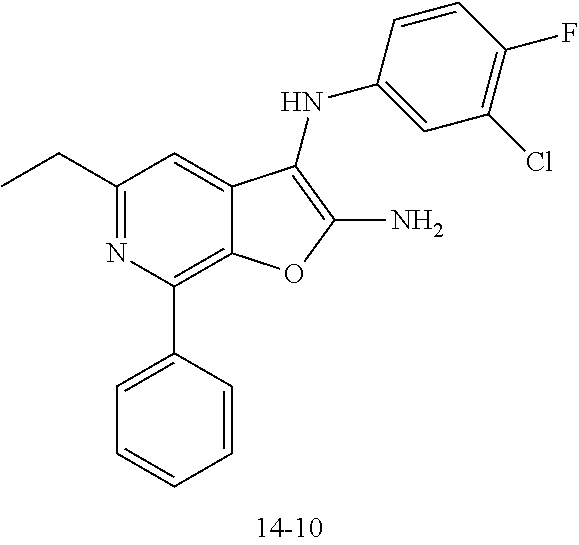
C12=C(C3=CC=CC=C3)N=C(CC)C=C1C(NC1=CC(Cl)=C(F)C=C1)=C(N)O2
